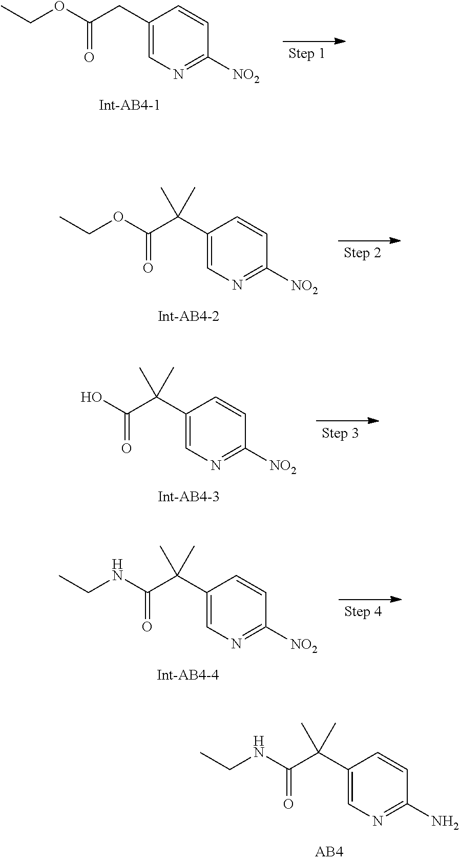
C1=C(CC(=O)OCC)C=CC([NO2])=N1.C1=C(C(C(=O)OCC)(C)C)C=CC([NO2])=N1.C1=C(C(C(=O)O)(C)C)C=CC([NO2])=N1.C1=C(C(C(=O)NCC)(C)C)C=CC([NO2])=N1.C1=C(C(C(=O)NCC)(C)C)C=CC(N)=N1
